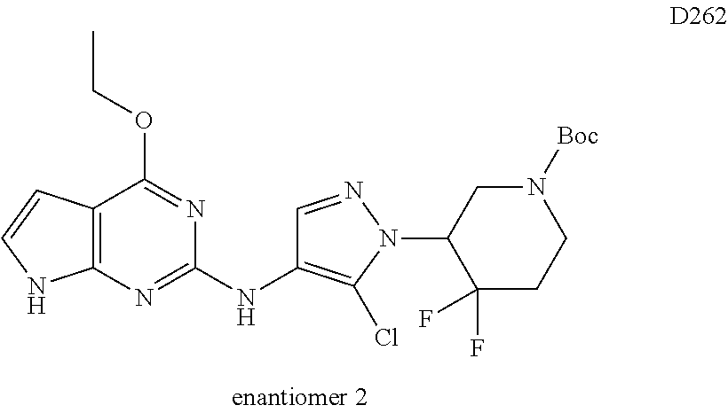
C1=NN(C2C(F)(F)CCN([Boc])C2)C(Cl)=C1NC1=NC2=C(C(OCC)=N1)C=CN2
